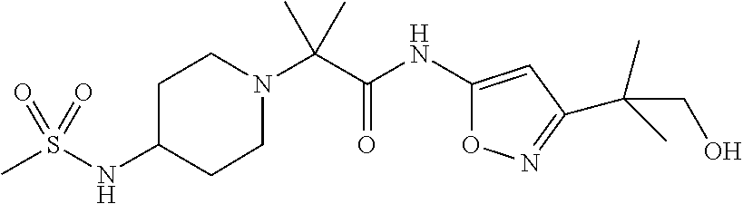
N1(C(C(NC2=CC(C(C)(C)CO)=NO2)=O)(C)C)CCC(NS(C)(=O)=O)CC1
